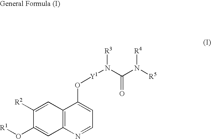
C12=C(N=CC=C1O[Y1]N([R3])C(=O)N([R5])[R4])C=C(O[R1])C([R2])=C2
